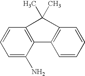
C1=CC=C(N)C2=C1C(C)(C)C1=C2C=CC=C1
